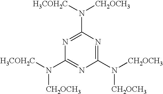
N1=C(N([CH2OCH3])[H3COH2C])N=C(N([CH2OCH3])[CH2OCH3])N=C1N([H3COH2C])[CH2OCH3]
